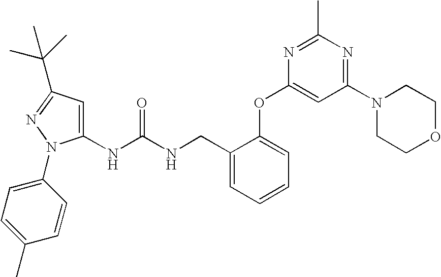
C1(NC(NCC2=CC=CC=C2OC2=CC(N3CCOCC3)=NC(C)=N2)=O)=CC(C(C)(C)C)=NN1C1=CC=C(C)C=C1
